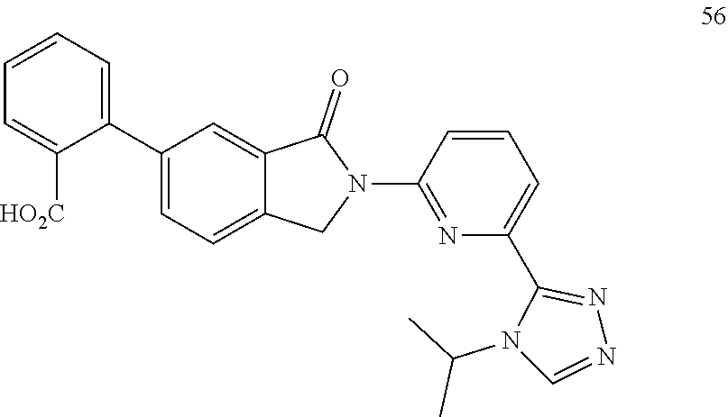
C1=C(C2=CC=CC=C2[HO2C])C=C2C(=C1)CN(C1=NC(C3=NN=CN3C(C)C)=CC=C1)C2=O
